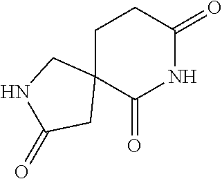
C12(C(=O)NC(=O)CC1)CNC(=O)C2
